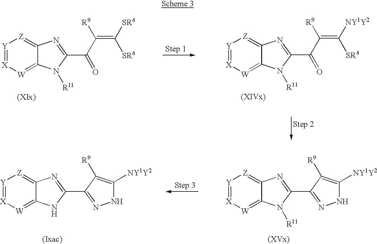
[Y]1=[X][W]=C2C(=[Z]1)N=C(C(C(=C([SR4])[SR4])[R9])=O)N2[R11].[Y]1=[X][W]=C2C(=[Z]1)N=C(C(=O)C(=C([SR4])[NY1Y2])[R9])N2[R11].[Y]1=[X][W]=C2C(=[Z]1)N=C(C1=NNC([NY1Y2])=C1[R9])N2[R11].[Y]1=[X][W]=C2C(=[Z]1)N=C(C1=NNC([NY1Y2])=C1[R9])N2
